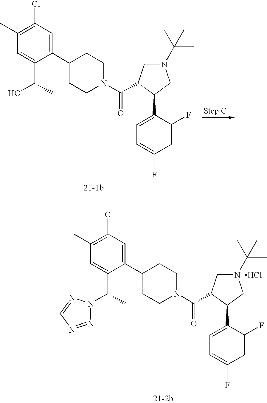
C1(C)=C(Cl)C=C(C2CCN(C(=O)C3CN(C(C)(C)C)CC3C3=CC=C(F)C=C3F)CC2)C(C(O)C)=C1.C1(C)=C(Cl)C=C(C2CCN(C(=O)C3CN(C(C)(C)C)CC3C3=CC=C(F)C=C3F)CC2)C(C(C)N2N=NC=N2)=C1.Cl
